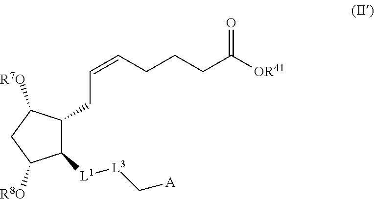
C1([L1][L3]C[A])C(CC=CCCCC([OR41])=O)C([R7O])CC1[R8O]
